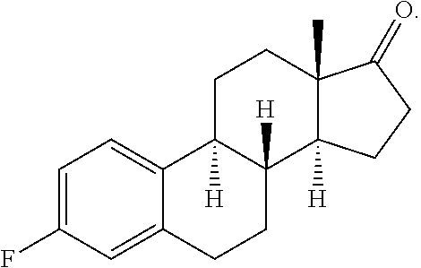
C1=C(F)C=C2C(=C1)C1([H])C([H])(CC2)C2([H])C(C)(CC1)C(=O)CC2
